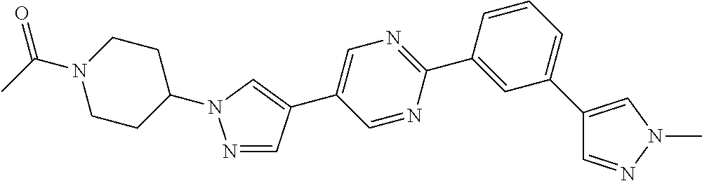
C1(C2=CN(C)N=C2)=CC=CC(C2=NC=C(C3=CN(C4CCN(C(C)=O)CC4)N=C3)C=N2)=C1
